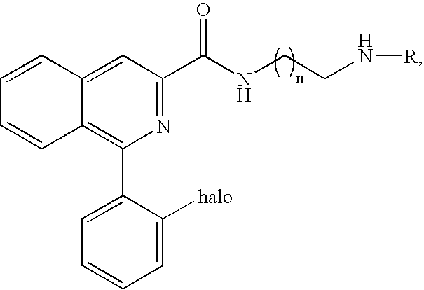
C1=CC2=CC(C(NCCN[R])=O)=NC(C3=CC=CC=C3[halo])=C2C=C1
